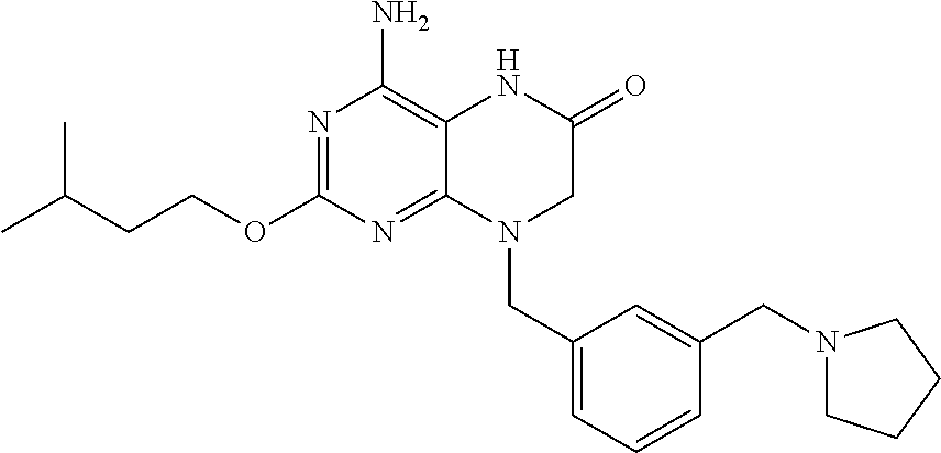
N1=C(OCCC(C)C)N=C2C(=C1N)NC(=O)CN2CC1=CC=CC(CN2CCCC2)=C1
